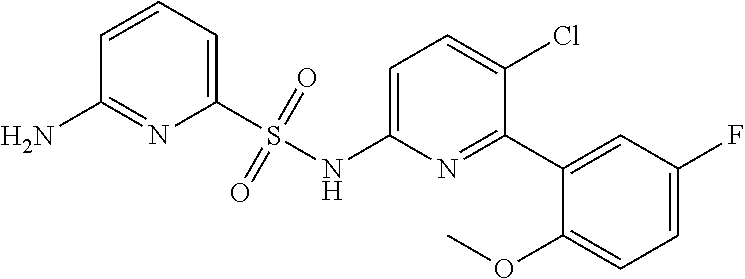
C1=C(NS(C2=CC=CC(N)=N2)(=O)=O)N=C(C2=CC(F)=CC=C2OC)C(Cl)=C1
